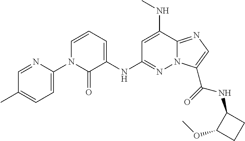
C1=NC(N2C(=O)C(NC3=NN4C(=NC=C4C(=O)NC4C(OC)CC4)C(NC)=C3)=CC=C2)=CC=C1C
